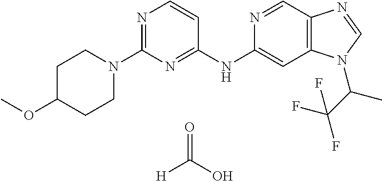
C1(N2CCC(OC)CC2)=NC=CC(NC2=CC3=C(C=N2)N=CN3C(C(F)(F)F)C)=N1.O=C(O)[H]
